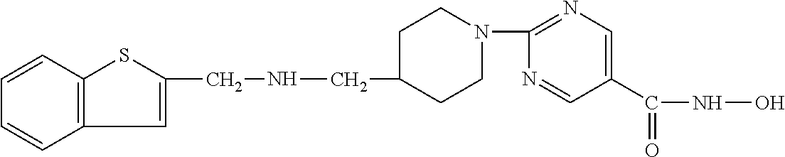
C1(CNCC2CCN(C3=NC=C(C(NO)=O)C=N3)CC2)=CC2=C(S1)C=CC=C2
